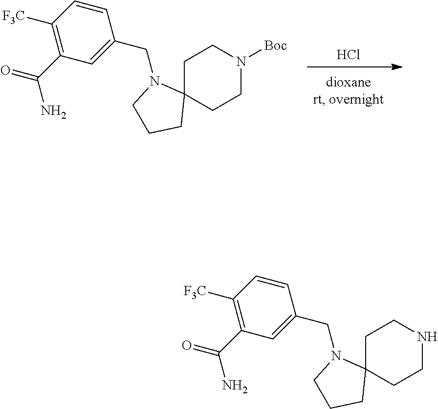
Cl.C1C2(CCN([Boc])C1)N(CC1=CC(C(N)=O)=C([F3C])C=C1)CCC2.C1C2(CCNC1)N(CC1=CC(C(N)=O)=C([F3C])C=C1)CCC2
